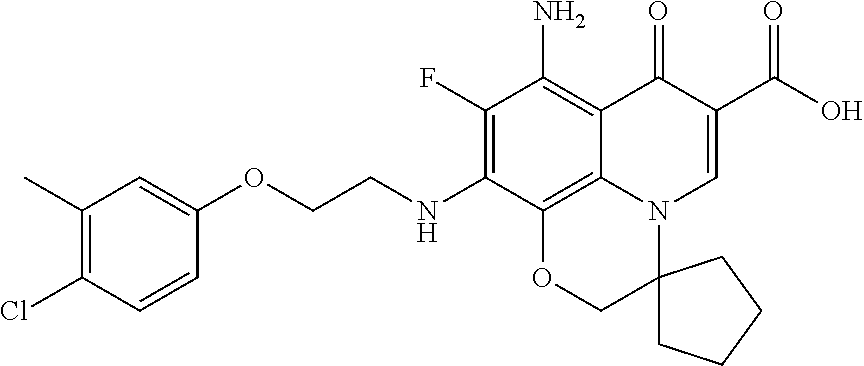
C1(F)=C(NCCOC2=CC(C)=C(Cl)C=C2)C2=C3C(=C1N)C(=O)C(C(O)=O)=CN3C1(CO2)CCCC1
